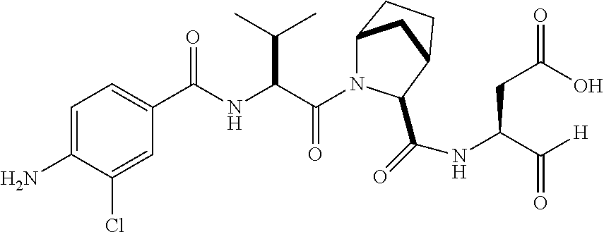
C(=O)(C(C(C)C)NC(=O)C1=CC=C(N)C(Cl)=C1)N1C2CC(CC2)C1C(NC(C([H])=O)CC(O)=O)=O
